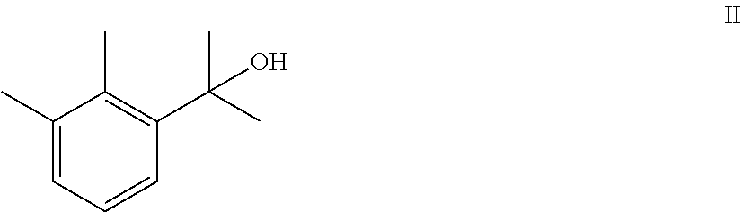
C1(C)=CC=CC(C(C)(C)O)=C1C
